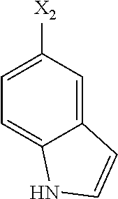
C12=CC([X2])=CC=C1NC=C2
